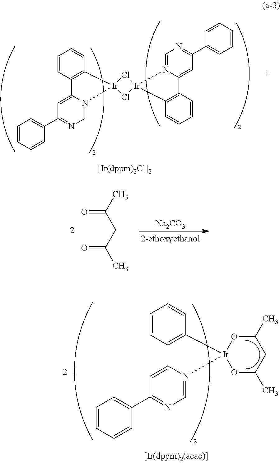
C1=C2N(=CN=C1C1=CC=CC=C1)[Ir]1(C3=C2C=CC=C3)Cl[Ir]2(Cl1)C1=C(C=CC=C1)C1=CC(C3=CC=CC=C3)=NC=N12.CC(=O)CC(=O)C.[Na2CO3].C1=CC2=C(C=C1)[Ir]1(N3=CN=C(C4=CC=CC=C4)C=C23)OC(C)CC(C)O1
